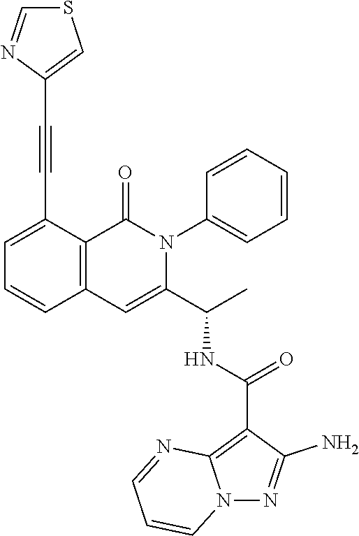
C1=C(C#CC2=CSC=N2)C2=C(C=C1)C=C(C(C)NC(C1=C3N(N=C1N)C=CC=N3)=O)N(C1=CC=CC=C1)C2=O
